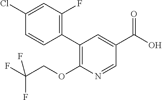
C1(Cl)=CC(F)=C(C2=C(OCC(F)(F)F)N=CC(C(O)=O)=C2)C=C1
